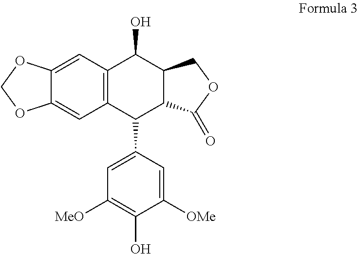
C1=C2C(=CC3=C1C(O)C1C(C3C3=CC([MeO])=C(O)C([OMe])=C3)C(=O)OC1)OCO2
